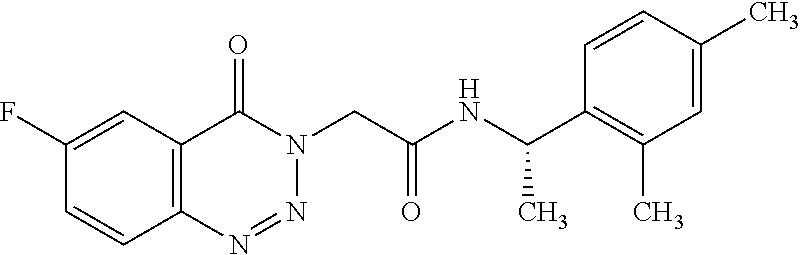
C1(F)=CC2=C(C=C1)N=NN(CC(NC(C1=C(C)C=C(C)C=C1)C)=O)C2=O
